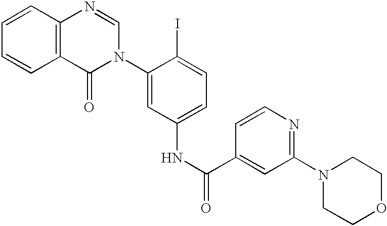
C1=CC2=C(C=C1)C(=O)N(C1=CC(NC(=O)C3=CC(N4CCOCC4)=NC=C3)=CC=C1I)C=N2
